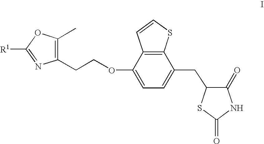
C1(CCOC2=CC=C(CC3C(=O)NC(=O)S3)C3=C2C=CS3)=C(C)OC([R1])=N1
